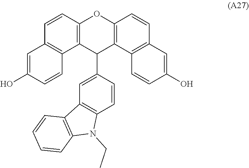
C1=CC2=C(C3=C1C=C(O)C=C3)C(C1=CC3=C(C=C1)N(CC)C1=C3C=CC=C1)C1=C(O2)C=CC2=C1C=CC(O)=C2
